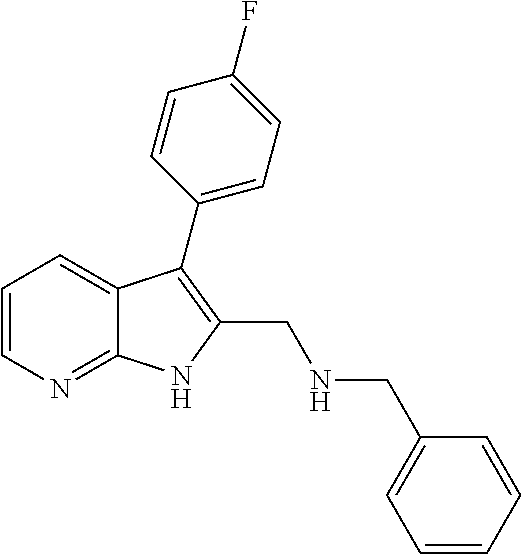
C1=CN=C2C(=C1)C(C1=CC=C(F)C=C1)=C(CNCC1=CC=CC=C1)N2
